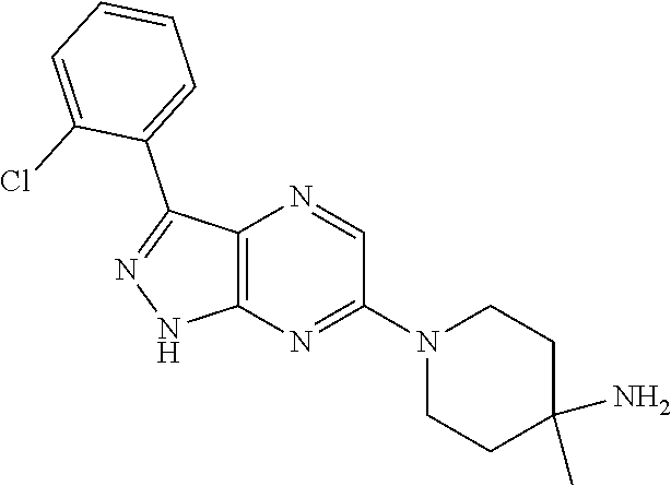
C12=C(N=C(N3CCC(C)(N)CC3)C=N1)NN=C2C1=CC=CC=C1Cl
